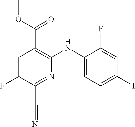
C1(F)=CC(I)=CC=C1NC1=C(C(OC)=O)C=C(F)C(C#N)=N1
